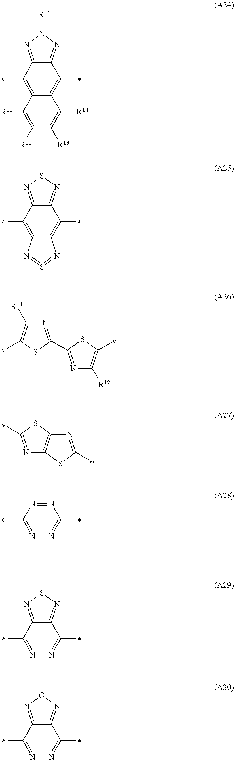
C12=C(C)C3=NN([R15])N=C3C(C)=C1C([R11])=C([R12])C([R13])=C2[R14].C1(C)=C2C(=C(C)C3=NSN=C13)N=S=N2.N1=C(C2=NC([R12])=C(C)S2)SC(C)=C1[R11].N1=C(C)SC2=C1SC(C)=N2.N1=NC(C)=NN=C1C.C12=NSN=C1C(C)=NN=C2C.C12=NON=C1C(C)=NN=C2C
